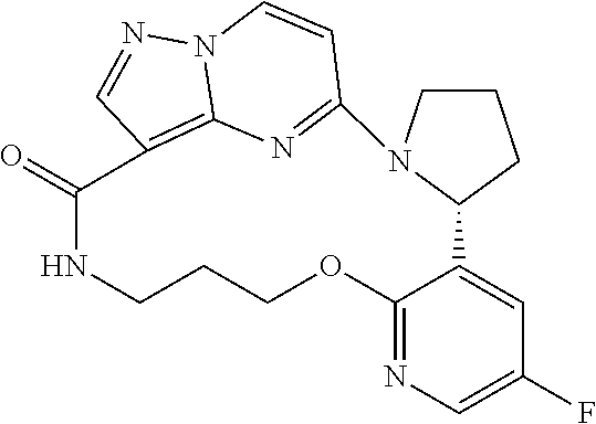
C1(=O)C2=C3N(N=C2)C=CC(=N3)N2C(C3=CC(F)=CN=C3OCCCN1)CCC2
